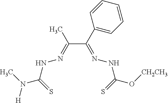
C(C(=NNC(O[CH2CH3])=S)C1=CC=CC=C1)(=NNC(N(C)[H])=S)C
